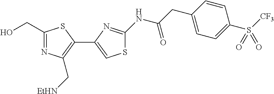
C1(CO)=NC(C[NHEt])=C(C2=CSC(NC(CC3=CC=C(S([CF3])(=O)=O)C=C3)=O)=N2)S1
